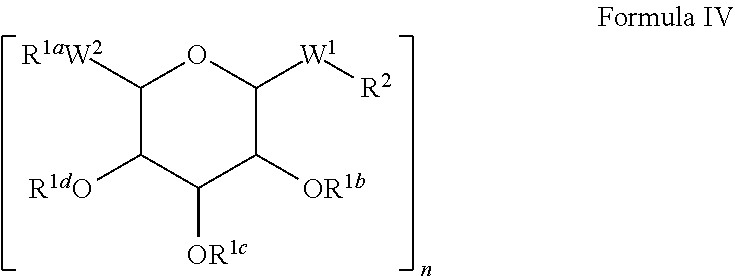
[R1aW2]C1C([R1dO])C([OR1c])C([OR1b])C([W1][R2])O1
